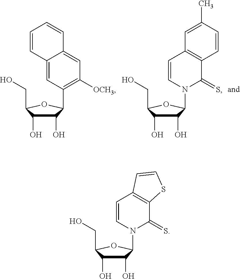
C1(O)C(O)C(CO)OC1C1=C([OCH3])C=C2C(=C1)C=CC=C2.C1(O)C(O)C(CO)OC1N1C(=S)C2=C(C=C1)C=C(C)C=C2.C1(O)C(O)C(CO)OC1N1C(=S)C2=C(C=C1)C=CS2
